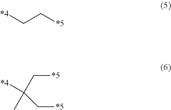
[*4]CC[*5].[*5]CC(C[*5])([*4])C
